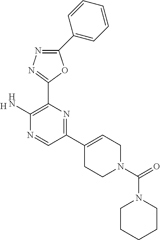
C1(C2=CC=CC=C2)=NN=C(C2=C(N)N=CC(C3=CCN(C(=O)N4CCCCC4)CC3)=N2)O1.[H]
